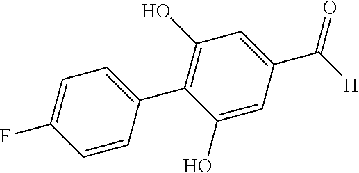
C1=C(F)C=CC(C2=C(O)C=C(C([H])=O)C=C2O)=C1
